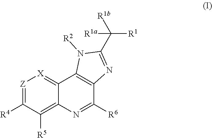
[Z]1=C([R4])C([R5])=C2C(=[X]1)C1=C(C([R6])=N2)N=C(C([R1])([R1b])[R1a])N1[R2]
